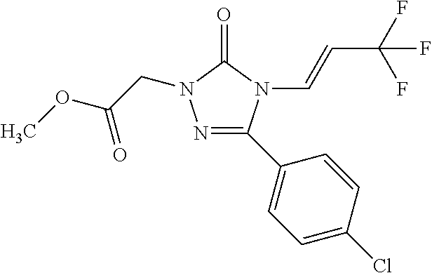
N1=C(C2=CC=C(Cl)C=C2)N(C=CC(F)(F)F)C(=O)N1CC(OC)=O
